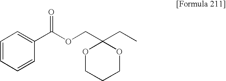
C1=CC=CC(C(OCC2(CC)OCCCO2)=O)=C1
